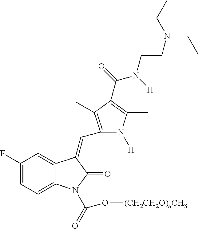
C(O[(CH2CH2O)nCH3])(=O)N1C2=CC=C(F)C=C2C(=CC2=C(C)C(C(=O)N([H])CCN(CC)CC)=C(C)N2[H])C1=O
